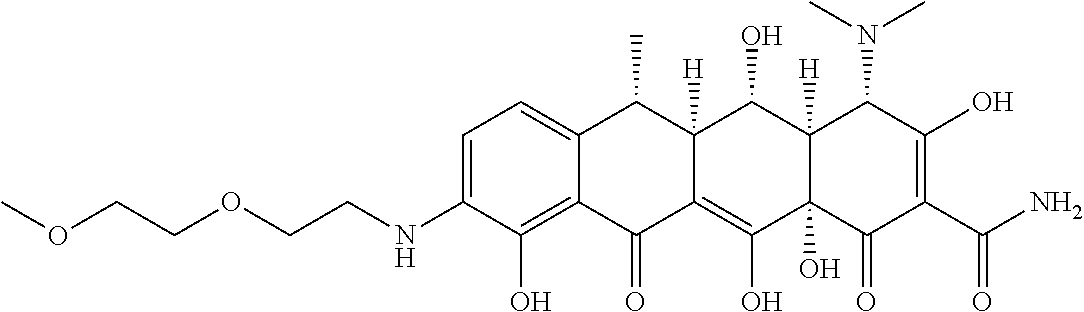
C1=C(NCCOCCOC)C(O)=C2C(=C1)C(C)C1([H])C(=C(O)C3(O)C([H])(C1O)C(N(C)C)C(O)=C(C(N)=O)C3=O)C2=O
